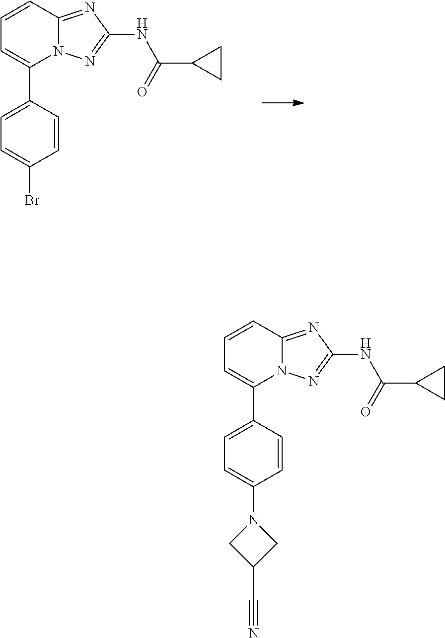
C1=C(C2=CC=CC3=NC(NC(=O)C4CC4)=NN23)C=CC(Br)=C1.C1=C(C2=CC=CC3=NC(NC(=O)C4CC4)=NN23)C=CC(N2CC(C#N)C2)=C1
